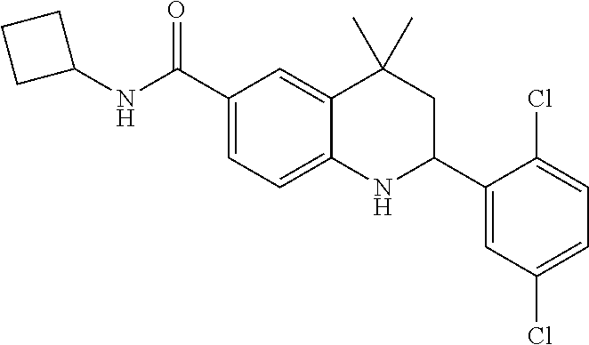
C1(C(NC2CCC2)=O)=CC=C2C(=C1)C(C)(C)CC(C1=CC(Cl)=CC=C1Cl)N2
